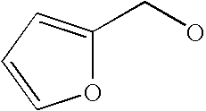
O1C(CO)=CC=C1
